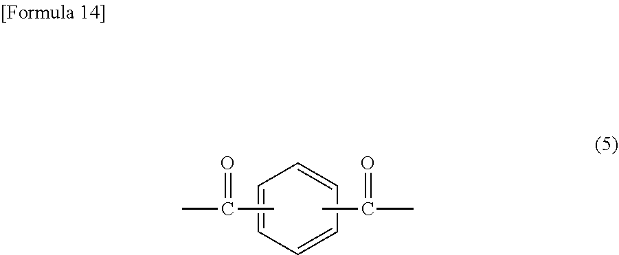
C1=CC=CC=C1.CC(C)=O.CC(C)=O
